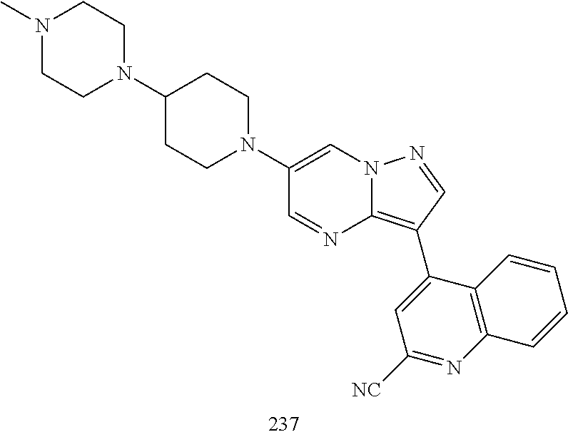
C1(C2=C3N=CC(N4CCC(N5CCN(C)CC5)CC4)=CN3N=C2)=CC([NC])=NC2=C1C=CC=C2
